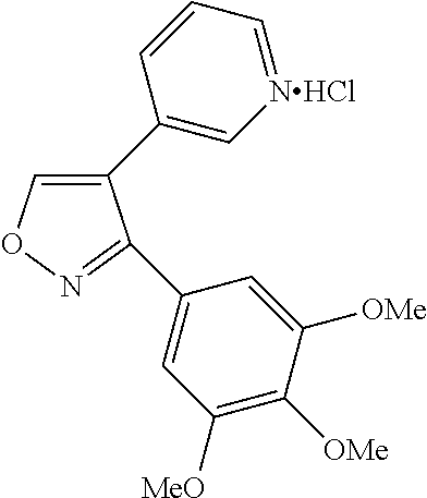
C1(C2=C[NHCl]=CC=C2)=CON=C1C1=CC([MeO])=C([OMe])C([OMe])=C1
